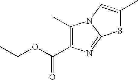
C1(C)=C(C(OCC)=O)N=C2N1C=C(C)S2
